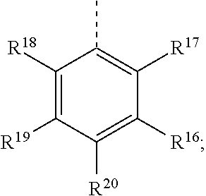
C1([R18])=C([R19])C([R20])=C([R16])C([R17])=C1C
